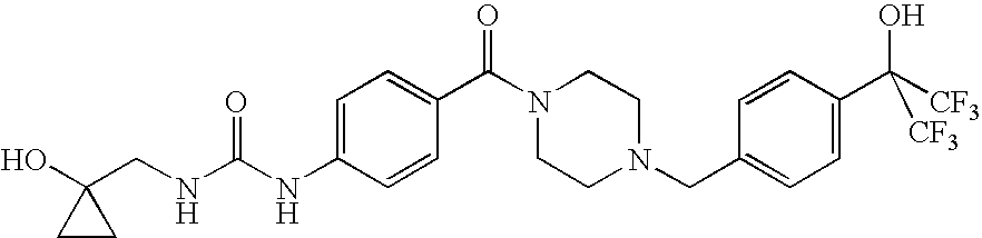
C1(CNC(NC2=CC=C(C(=O)N3CCN(CC4=CC=C(C(O)([CF3])[CF3])C=C4)CC3)C=C2)=O)(O)CC1
